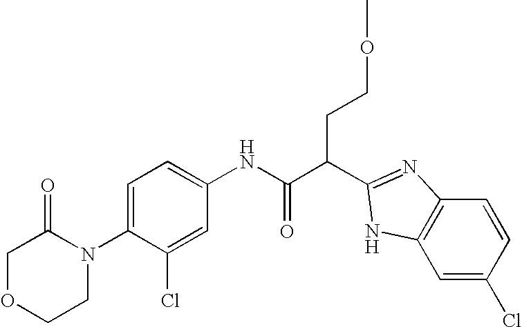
C1OCCN(C2=CC=C(NC(C(CCOC)C3=NC4=C(C=C(Cl)C=C4)N3)=O)C=C2Cl)C1=O
